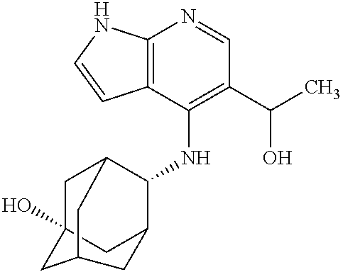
C12=C(C(NC3C4CC5(O)CC3CC(C5)C4)=C(C(C)O)C=N1)C=CN2
